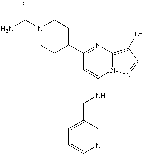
C1(C2=NC3=C(Br)C=NN3C(NCC3=CC=CN=C3)=C2)CCN(C(N)=O)CC1
